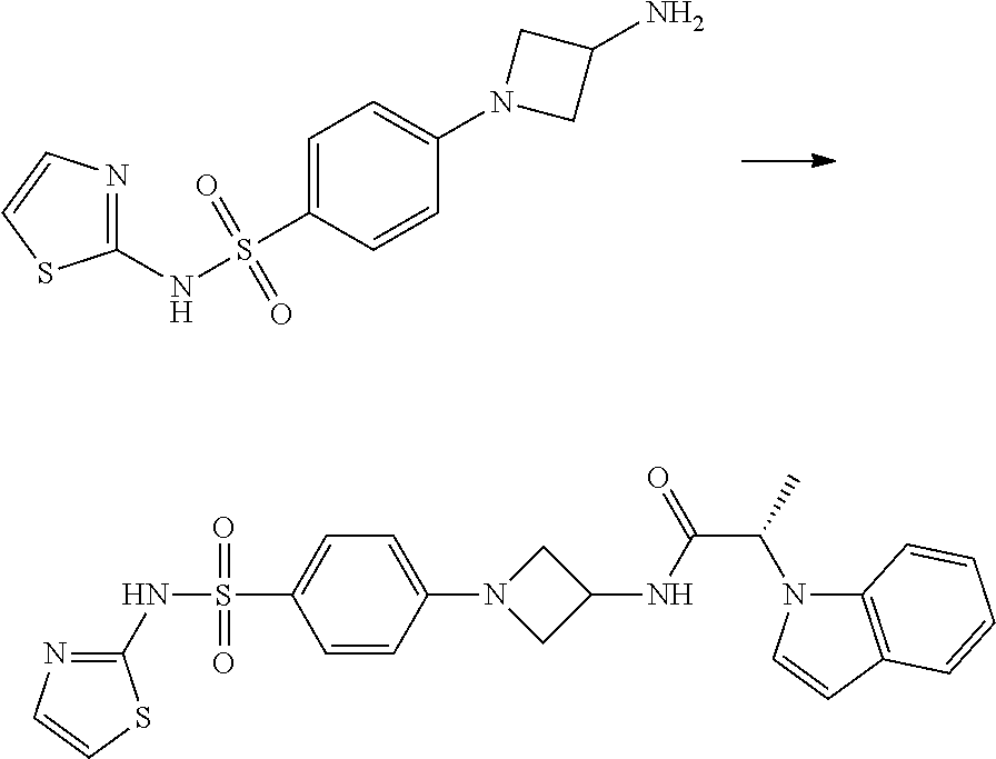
C1(NS(=O)(=O)C2=CC=C(N3CC(N)C3)C=C2)=NC=CS1.C1(NS(C2=CC=C(N3CC(NC(C(C)N4C5=C(C=C4)C=CC=C5)=O)C3)C=C2)(=O)=O)=NC=CS1
